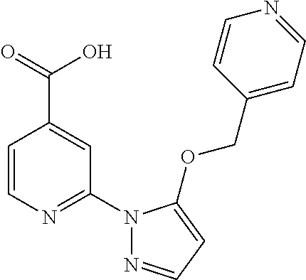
C1=CN=C(N2N=CC=C2OCC2=CC=NC=C2)C=C1C(=O)O
